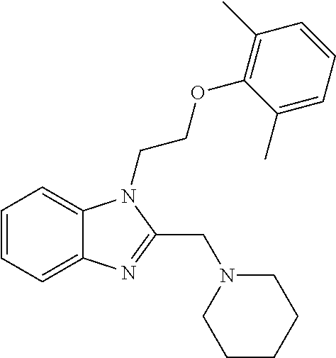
C1=CC=C2C(=C1)N=C(CN1CCCCC1)N2CCOC1=C(C)C=CC=C1C
